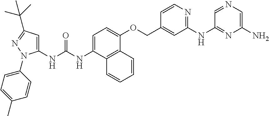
N(C1=CC=C(OCC2=CC(NC3=NC(N)=CN=C3)=NC=C2)C2=C1C=CC=C2)C(=O)NC1=CC(C(C)(C)C)=NN1C1=CC=C(C)C=C1
